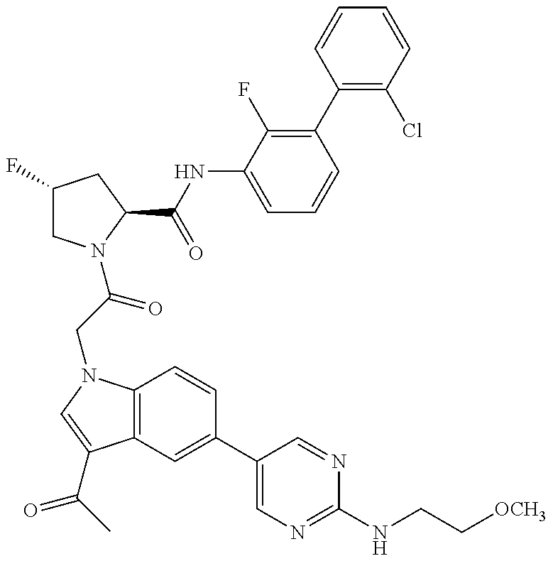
C1(F)CN(C(=O)CN2C3=C(C(C(=O)C)=C2)C=C(C2=CN=C(NCC[OCH3])N=C2)C=C3)C(C(NC2=CC=CC(C3=C(Cl)C=CC=C3)=C2F)=O)C1
